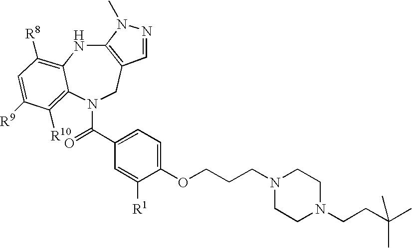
C12=C(CN(C(=O)C3=CC=C(OCCCN4CCN(CCC(C)(C)C)CC4)C([R1])=C3)C3=C([R10])C([R9])=CC([R8])=C3N1)C=NN2C
